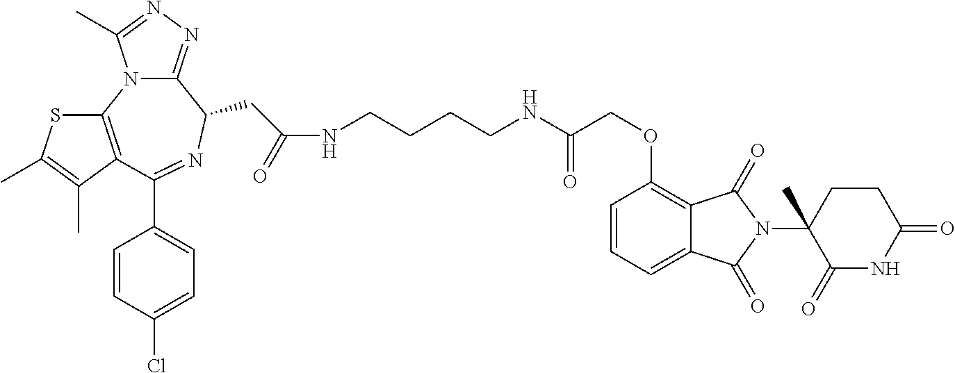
C12=NN=C(C)N1C1=C(C(C3=CC=C(Cl)C=C3)=NC2CC(=O)NCCCCNC(COC2=C3C(=CC=C2)C(=O)N(C2(C)C(=O)NC(=O)CC2)C3=O)=O)C(C)=C(C)S1
